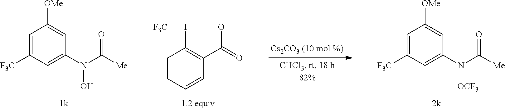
C1=CC=CC2=C1I([F3C])OC2=O.C1=C(N([OCF3])C([Me])=O)C=C([OMe])C=C1[F3C].C1=C(N(O)C([Me])=O)C=C([OMe])C=C1[F3C]
